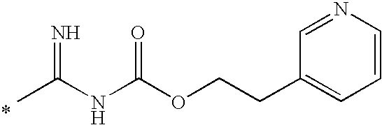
CC(NC(OCCC1=CC=CN=C1)=O)=N
